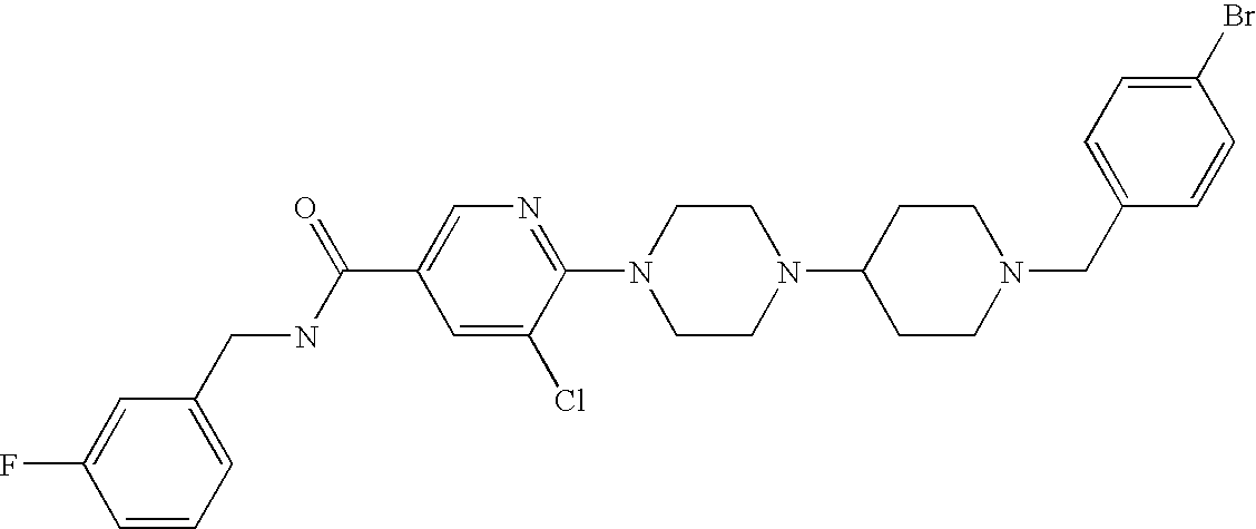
C1(Br)=CC=C(CN2CCC(N3CCN(C4=NC=C(C(NCC5=CC=CC(F)=C5)=O)C=C4Cl)CC3)CC2)C=C1
